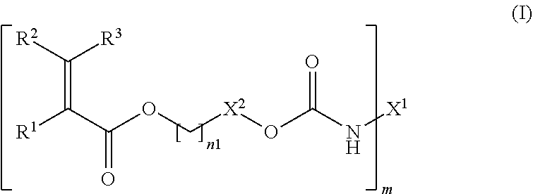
[X2](COC(C([R1])=C([R2])[R3])=O)OC(N[X1])=O
